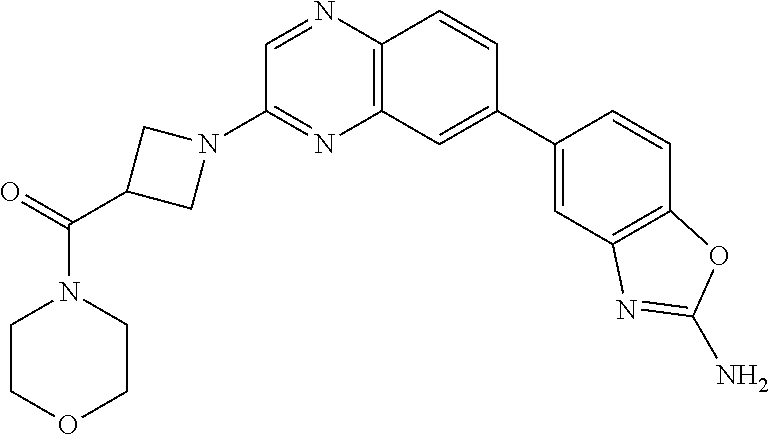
C1COCCN1C(=O)C1CN(C2=NC3=C(N=C2)C=CC(C2=CC4=C(C=C2)OC(N)=N4)=C3)C1
